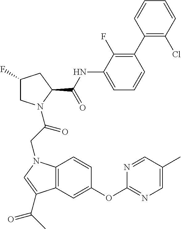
C1(F)CN(C(CN2C3=C(C=C(OC4=NC=C(C)C=N4)C=C3)C(C(C)=O)=C2)=O)C(C(NC2=CC=CC(C3=C(Cl)C=CC=C3)=C2F)=O)C1
